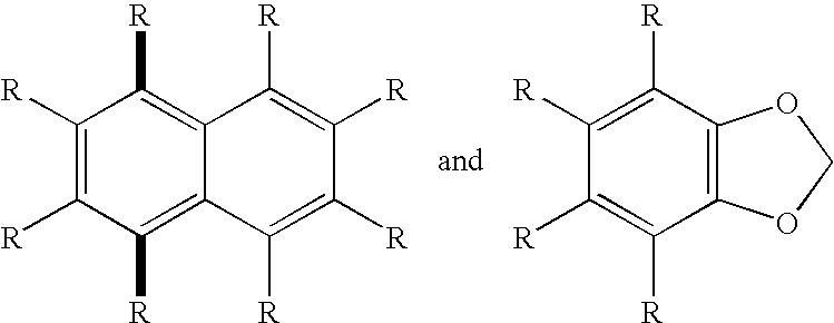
C1([R])=C([R])C([R])=C2C(=C1[R])C([R])=C([R])C([R])=C2[R].C1([R])=C([R])C2=C(C([R])=C1[R])OCO2
